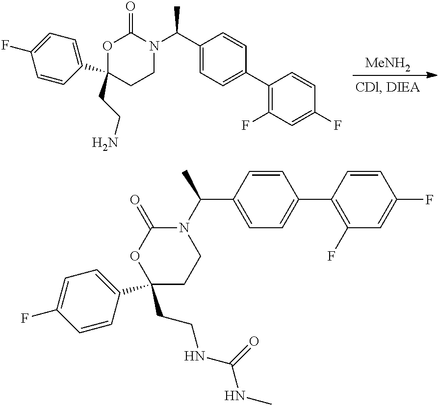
[MeNH2].C1(C2(CCN)CCN(C(C)C3=CC=C(C4=C(F)C=C(F)C=C4)C=C3)C(=O)O2)=CC=C(F)C=C1.C1(C2(CCNC(=O)NC)OC(=O)N(C(C3=CC=C(C4=C(F)C=C(F)C=C4)C=C3)C)CC2)=CC=C(F)C=C1
